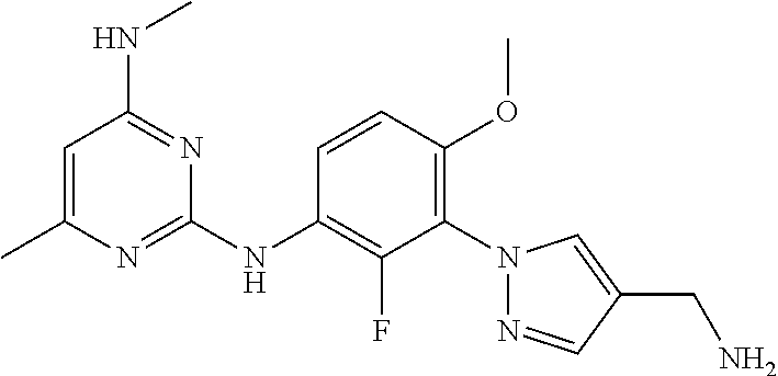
C1=CC(OC)=C(N2N=CC(CN)=C2)C(F)=C1NC1=NC(C)=CC(NC)=N1
